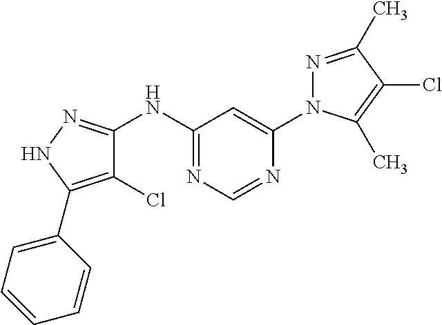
C1(NC2=NNC(C3=CC=CC=C3)=C2Cl)=NC=NC(N2N=C(C)C(Cl)=C2C)=C1
